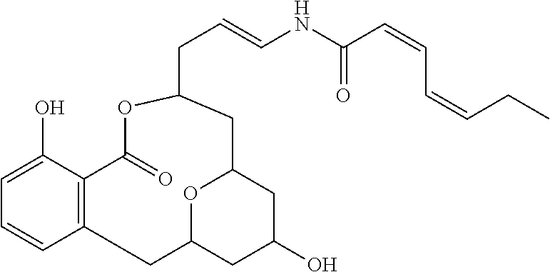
C12=C(C(O)=CC=C1)C(=O)OC(CC=CNC(C=CC=CCC)=O)CC1CC(O)CC(C2)O1
